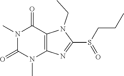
N1(C)C(=O)N(C)C2=C(C1=O)N(CC)C(S(CCC)=O)=N2
